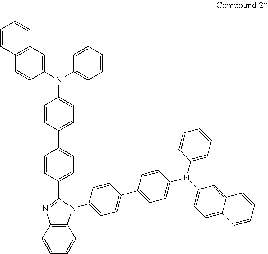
C12=C(C=CC=C1)N=C(C1=CC=C(C3=CC=C(N(C4=CC5=C(C=C4)C=CC=C5)C4=CC=CC=C4)C=C3)C=C1)N2C1=CC=C(C2=CC=C(N(C3=CC=C4C(=C3)C=CC=C4)C3=CC=CC=C3)C=C2)C=C1
